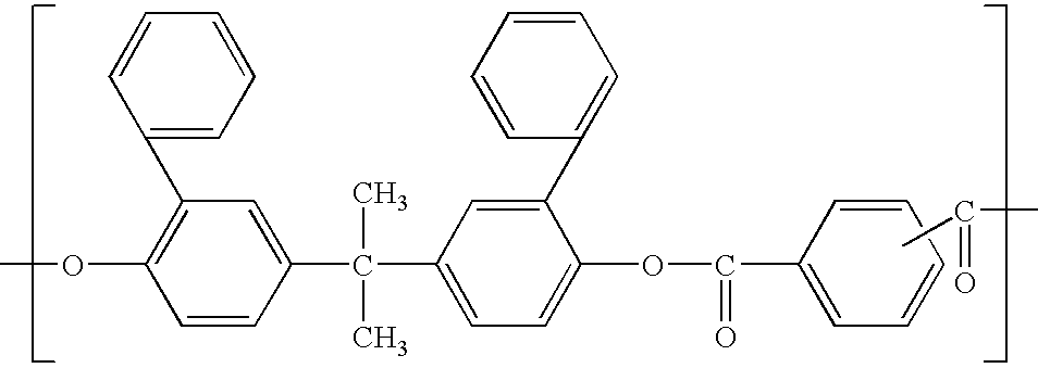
C1=CC(C(C)(C)C2=CC=C(OC(=O)C3=CC=CC=C3)C(C3=CC=CC=C3)=C2)=CC(C2=CC=CC=C2)=C1OC.CC(C)=O
